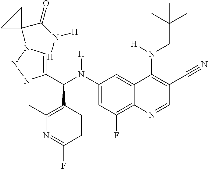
C1(N(C(C2=CN(C3(C(=O)N([H])[H])CC3)NN2)C2=C(C)N=C(F)C=C2)[H])=CC(F)=C2C(=C1)C(N(CC(C)(C)C)[H])=C(C#N)C=N2
